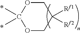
C1OC(C)(C)OCC1([Rf1])[Rf2]
